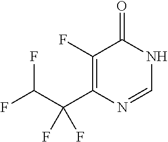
C1(F)=C(C(C(F)F)(F)F)N=CNC1=O
